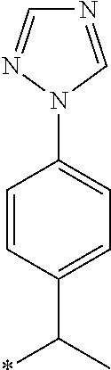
C1=CC(C(*)C)=CC=C1N1C=NC=N1
